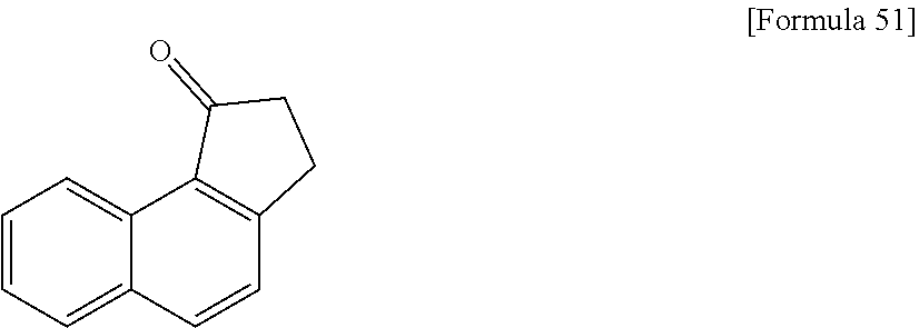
C1=CC=C2C(=C1)C1=C(C=C2)CCC1=O
